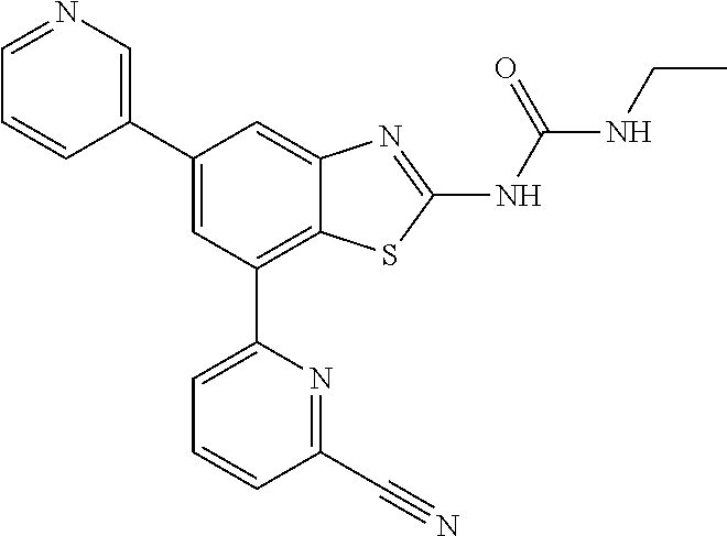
C1(C2=CN=CC=C2)=CC(C2=CC=CC(C#N)=N2)=C2C(=C1)N=C(NC(=O)NCC)S2
